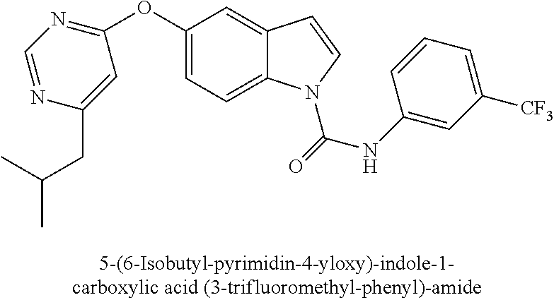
C1(OC2=NC=NC(CC(C)C)=C2)=CC=C2C(=C1)C=CN2C(NC1=CC([CF3])=CC=C1)=O
